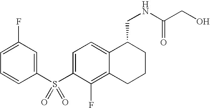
C1(S(C2=CC=C3C(=C2F)CCCC3CNC(CO)=O)(=O)=O)=CC(F)=CC=C1
